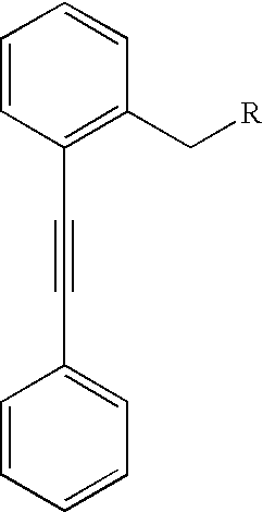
C1=CC(C#CC2=CC=CC=C2)=C(C[R])C=C1
